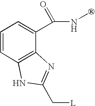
C1=CC2=C(C(C(=O)NC)=C1)N=C(C[L])N2
